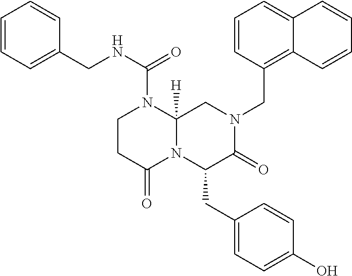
C1=CC=C(CNC(=O)N2CCC(=O)N3C2([H])CN(CC2=C4C(=CC=C2)C=CC=C4)C(=O)C3CC2=CC=C(O)C=C2)C=C1
